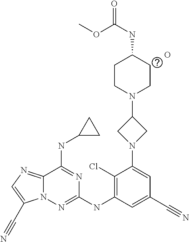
C12=NC=C(C#N)N1N=C(NC1=C(Cl)C(N3CC(N4CCC(NC(=O)OC)CC4)C3)=CC(C#N)=C1)N=C2NC1CC1.O
